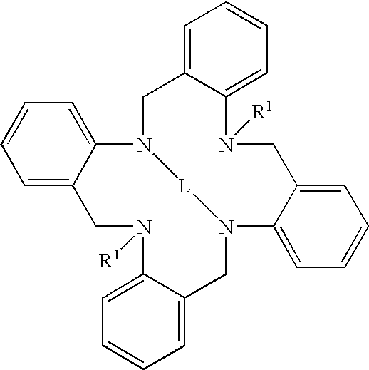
C12=CC=CC=C1CN([R1])C1=CC=CC=C1CN1C3=CC=CC=C3CN([R1])C3=CC=CC=C3CN2[L]1
